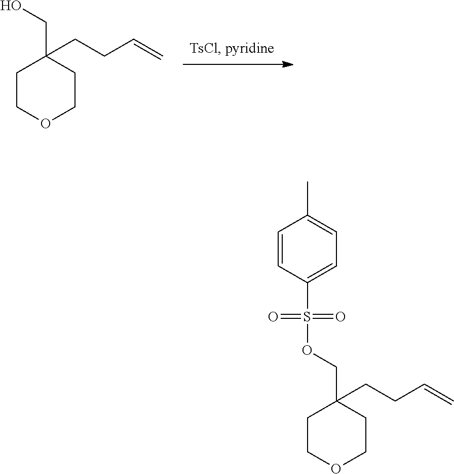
C1COCCC1(CO)CCC=C.C1COCCC1(COS(C1=CC=C(C)C=C1)(=O)=O)CCC=C
